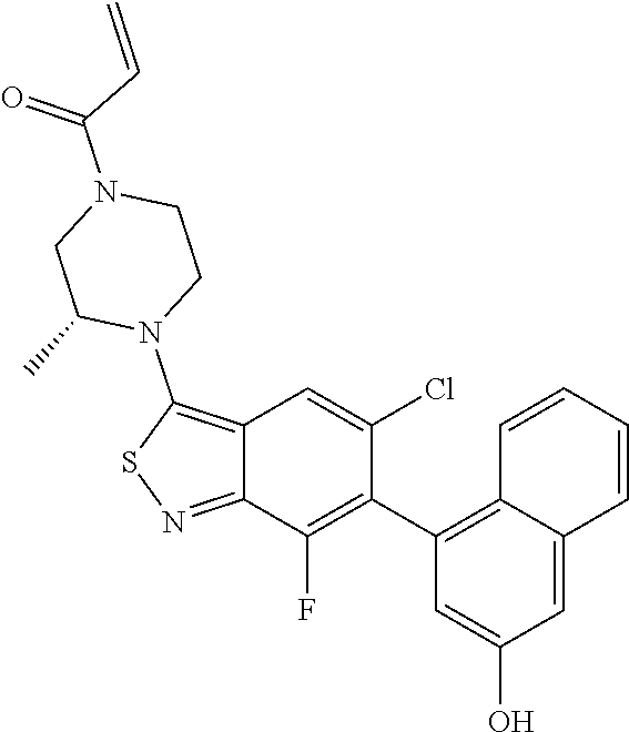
C1CN(C(C=C)=O)CC(C)N1C1=C2C(=NS1)C(F)=C(C1=C3C(=CC(O)=C1)C=CC=C3)C(Cl)=C2
